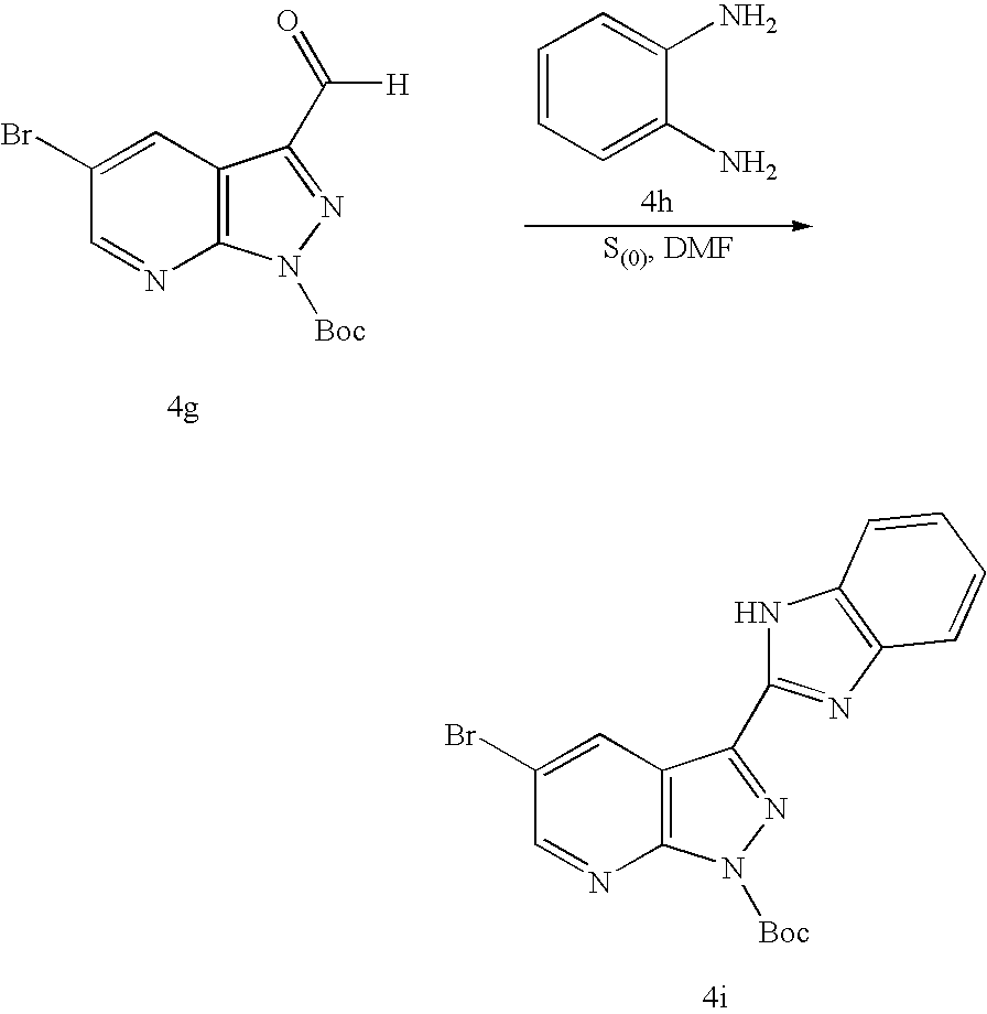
C12=C(C=C(Br)C=N1)C(C([H])=O)=NN2[Boc].C1=CC=C(N)C(N)=C1.C12=C(C=C(Br)C=N1)C(C1=NC3=C(N1)C=CC=C3)=NN2[Boc]
